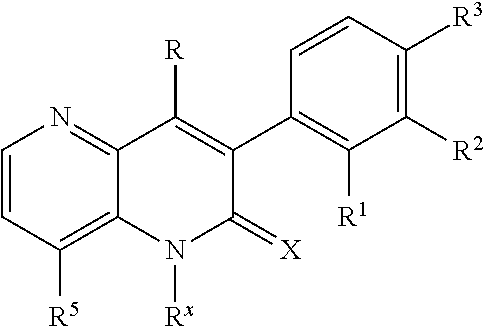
C1=CC([R5])=C2C(=N1)C([R])=C(C1=C([R1])C([R2])=C([R3])C=C1)C(=[X])N2[Rx]
